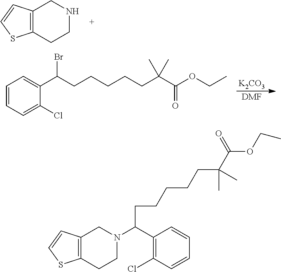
C12=C(CCNC1)SC=C2.[K2CO3].[DMF].C1=CC=C(Cl)C(C(CCCCCC(C(OCC)=O)(C)C)Br)=C1.C12=C(CCN(C(C3=C(Cl)C=CC=C3)CCCCCC(C(OCC)=O)(C)C)C1)SC=C2
